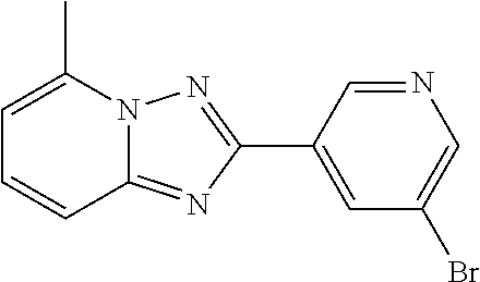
C1(C2=CC(Br)=CN=C2)=NN2C(=N1)C=CC=C2C
